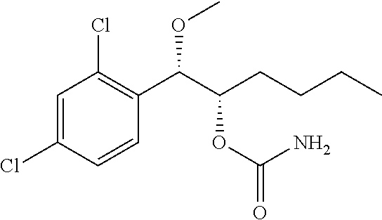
C1=C(Cl)C=CC(C(C(CCCC)OC(=O)N)OC)=C1Cl
